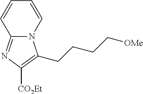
C12=NC([CO2Et])=C(CCCC[OMe])N1C=CC=C2
